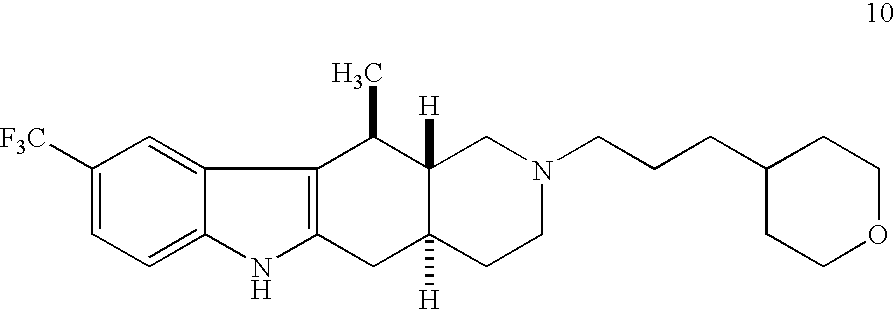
C1=C2C(=CC=C1[F3C])NC1=C2C(C)C2([H])C([H])(C1)CCN(CCCC1CCOCC1)C2
